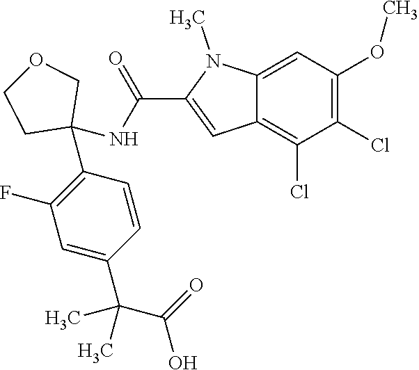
C1=C2C(=C(Cl)C(Cl)=C1OC)C=C(C(NC1(C3=C(F)C=C(C(C(=O)O)(C)C)C=C3)COCC1)=O)N2C
